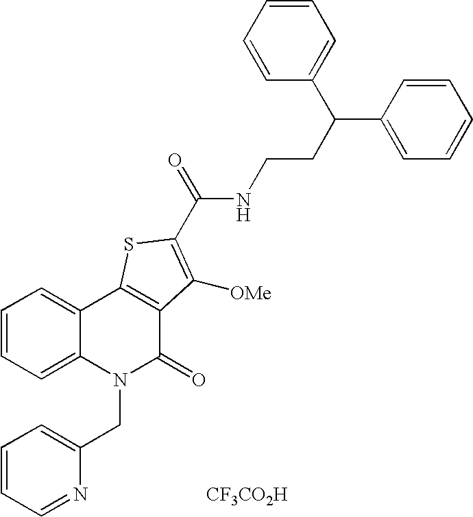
N(C(=O)C1=C([OMe])C2=C(C3=CC=CC=C3N(CC3=CC=CC=N3)C2=O)S1)CCC(C1=CC=CC=C1)C1=CC=CC=C1.[CF3CO2H]
